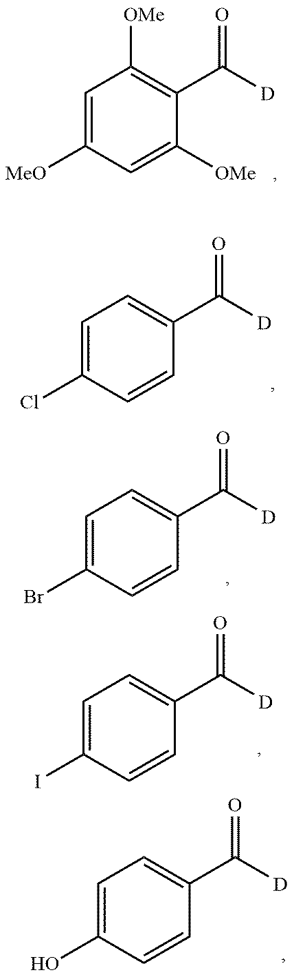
C1=C([OMe])C=C([OMe])C(C([D])=O)=C1[OMe].C1=C(Cl)C=CC(C([D])=O)=C1.C1=C(Br)C=CC(C([D])=O)=C1.C1=C(I)C=CC(C([D])=O)=C1.C1=C(O)C=CC(C([D])=O)=C1
